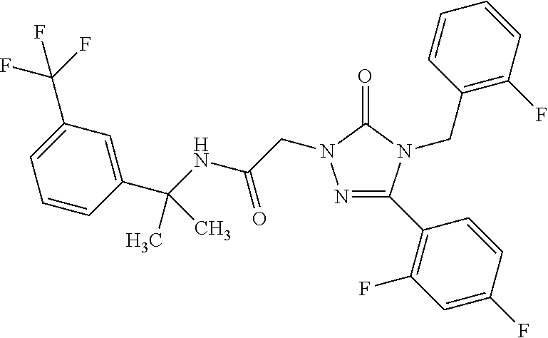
N1=C(C2=C(F)C=C(F)C=C2)N(CC2=C(F)C=CC=C2)C(=O)N1CC(=O)NC(C)(C1=CC(C(F)(F)F)=CC=C1)C
